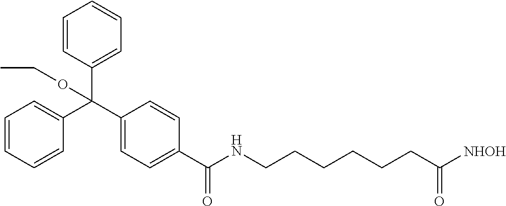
C1(C(C2=CC=CC=C2)(C2=CC=CC=C2)OCC)=CC=C(C(=O)NCCCCCCC([NHOH])=O)C=C1
